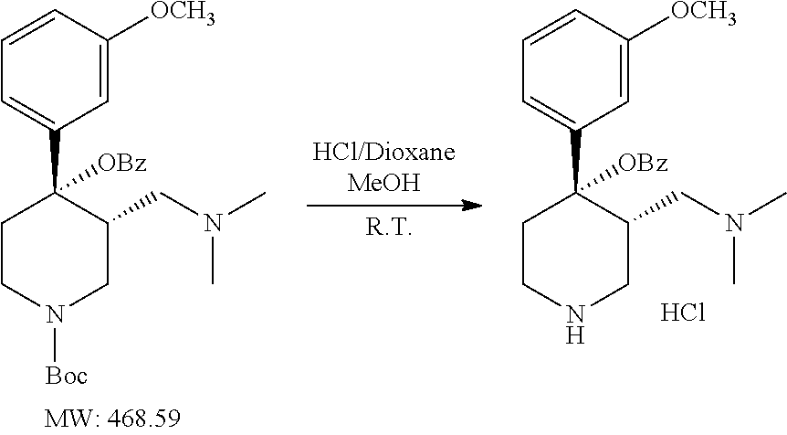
C1CN([Boc])CC(CN(C)C)C1(C1=CC=CC([OCH3])=C1)[OBz].C1CNCC(CN(C)C)C1(C1=CC=CC([OCH3])=C1)[OBz].Cl
